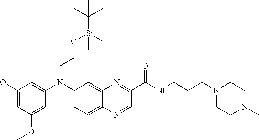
C1(OC)=CC(OC)=CC(N(C2=CC=C3C(=C2)N=C(C(=O)NCCCN2CCN(C)CC2)C=N3)CCO[Si](C(C)(C)C)(C)C)=C1
